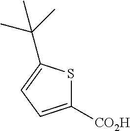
C1([CO2H])=CC=C(C(C)(C)C)S1
